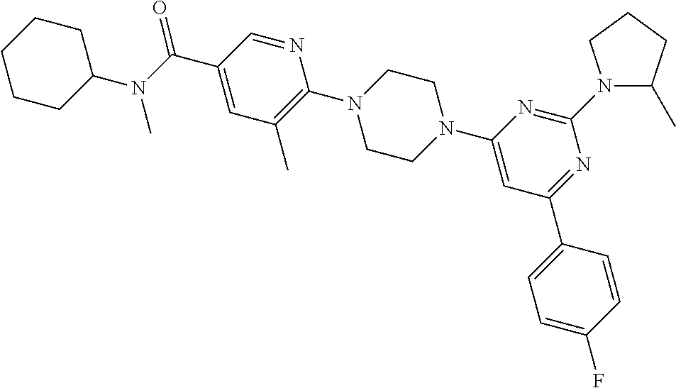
O=C(C1=CC(C)=C(N2CCN(C3=CC(C4=CC=C(F)C=C4)=NC(N4C(C)CCC4)=N3)CC2)N=C1)N(C)C1CCCCC1
